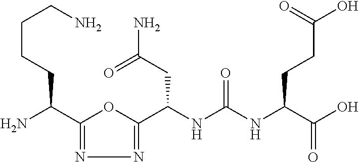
C1(C(N)CCCCN)=NN=C(C(NC(NC(C(O)=O)CCC(O)=O)=O)CC(N)=O)O1
